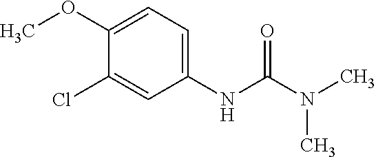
C1(Cl)=CC(NC(N(C)C)=O)=CC=C1OC
